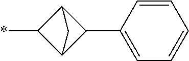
C1(*)C2C(C3=CC=CC=C3)C1C2
